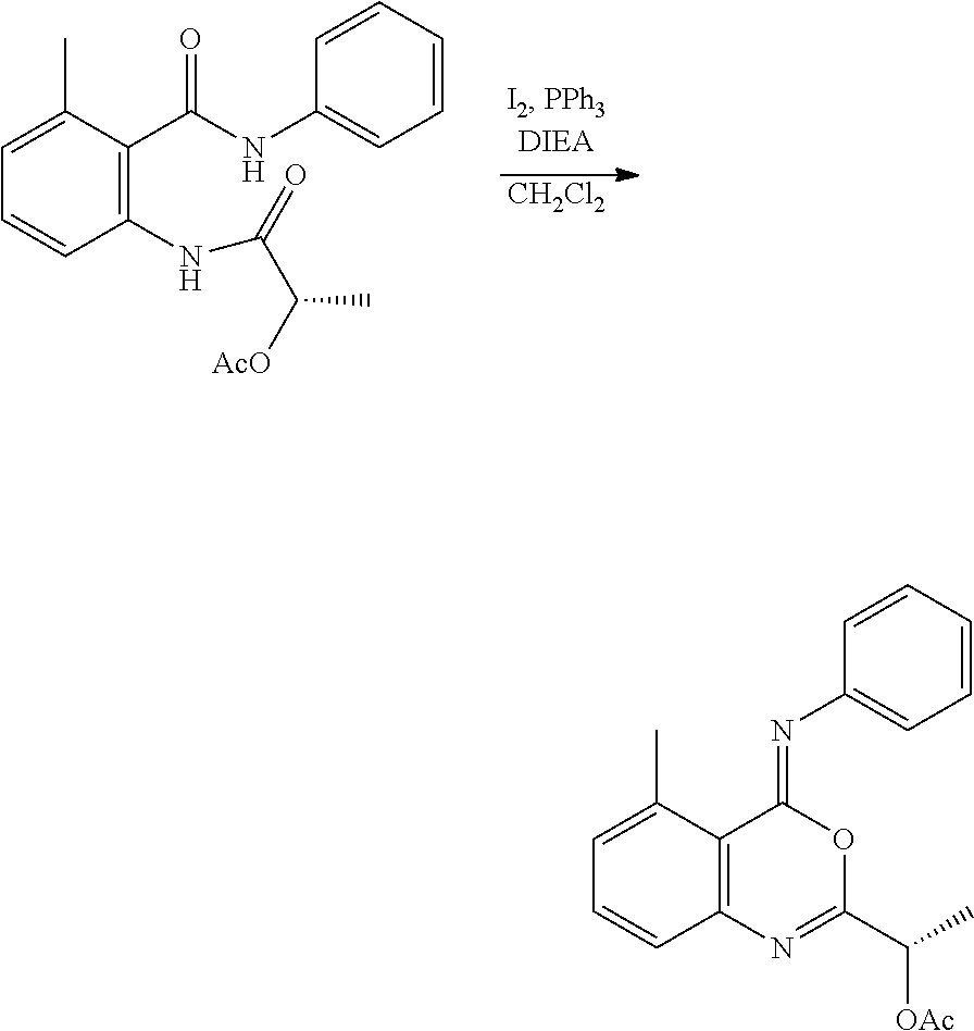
[CH2Cl2].C1(NC(C([AcO])C)=O)=C(C(NC2=CC=CC=C2)=O)C(C)=CC=C1.C12=C(C(C)=CC=C1)C(=NC1=CC=CC=C1)OC(C(C)[OAc])=N2
